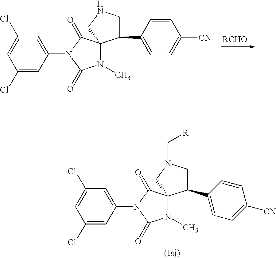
C1(Cl)=CC(N2C(=O)C3(N(C)C2=O)C(C2=CC=C([CN])C=C2)CNC3)=CC(Cl)=C1.[RCHO].C1(Cl)=CC(N2C(=O)C3(N(C)C2=O)C(C2=CC=C([CN])C=C2)CN(C[R])C3)=CC(Cl)=C1
